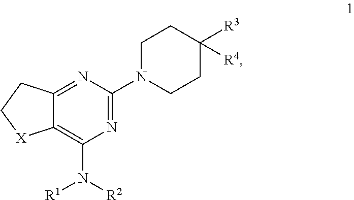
C12=NC(N3CCC([R3])([R4])CC3)=NC(N([R1])[R2])=C1[X]CC2
